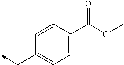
C1=CC(C(OC)=O)=CC=C1C->C
